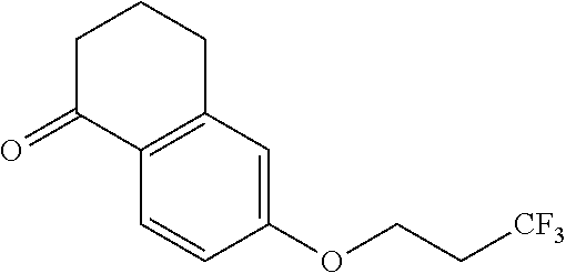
C1C(=O)C2=C(CC1)C=C(OCC[CF3])C=C2
